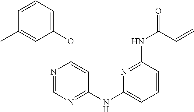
C1=CC=C(OC2=CC(NC3=CC=CC(NC(=O)C=C)=N3)=NC=N2)C=C1C
